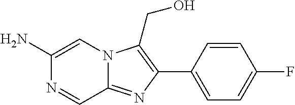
N1=CC2=NC(C3=CC=C(F)C=C3)=C(CO)N2C=C1N
